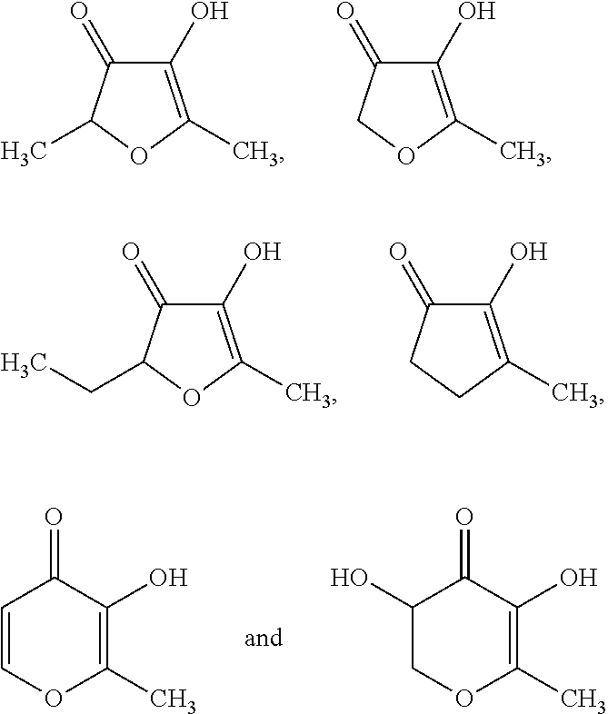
C1(O)=C(C)OC(C)C1=O.C1(O)=C(C)OCC1=O.C1(O)=C(C)OC(CC)C1=O.C1(O)=C(C)CCC1=O.C1=COC(C)=C(O)C1=O.C1(O)COC(C)=C(O)C1=O
